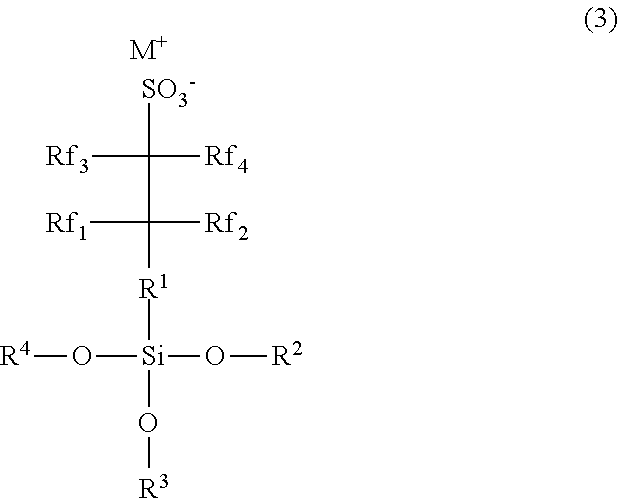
[SO3-]C(C([R1][Si](O[R3])(O[R2])O[R4])([Rf2])[Rf1])([Rf4])[Rf3].[M+]
